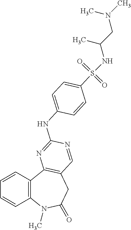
C1=CC2=C(C=C1)N(C)C(=O)CC1=C2N=C(NC2=CC=C(S(=O)(=O)NC(CN(C)C)C)C=C2)N=C1
